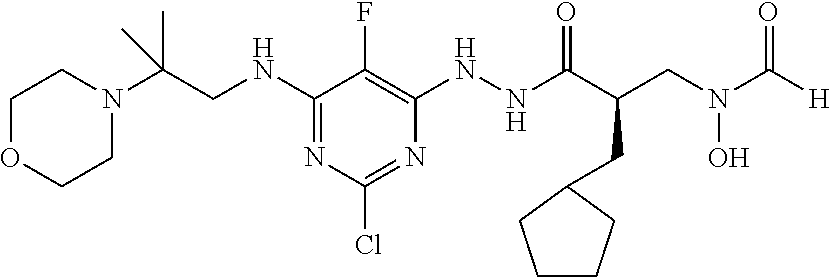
C1(NCC(N2CCOCC2)(C)C)=NC(Cl)=NC(NNC(=O)C(CC2CCCC2)CN(O)C(=O)[H])=C1F
